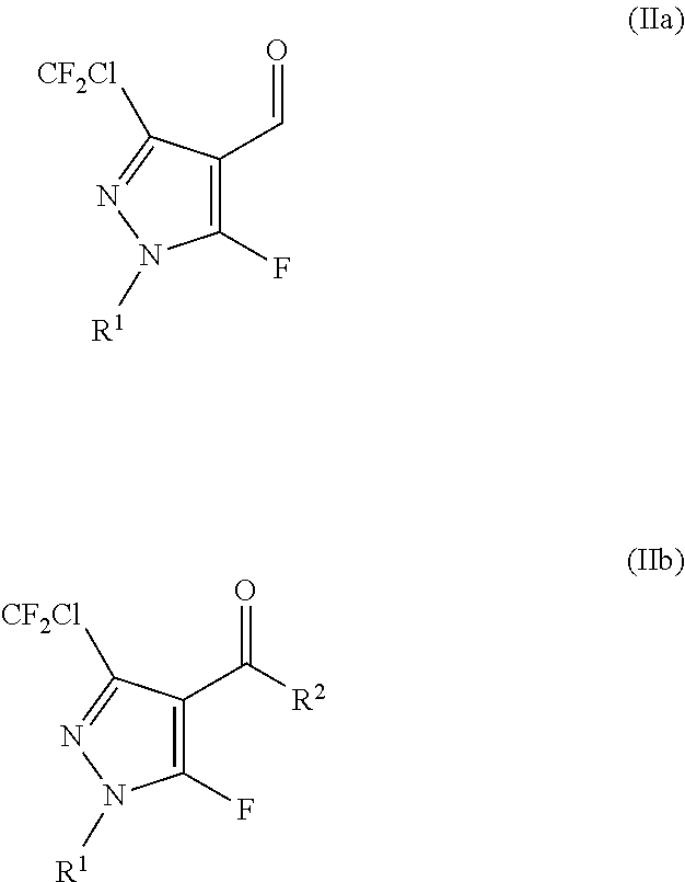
C1(C([R2])=O)=C(F)N([R1])N=C1[CF2Cl].C1(C=O)=C(F)N([R1])N=C1[CF2Cl]
